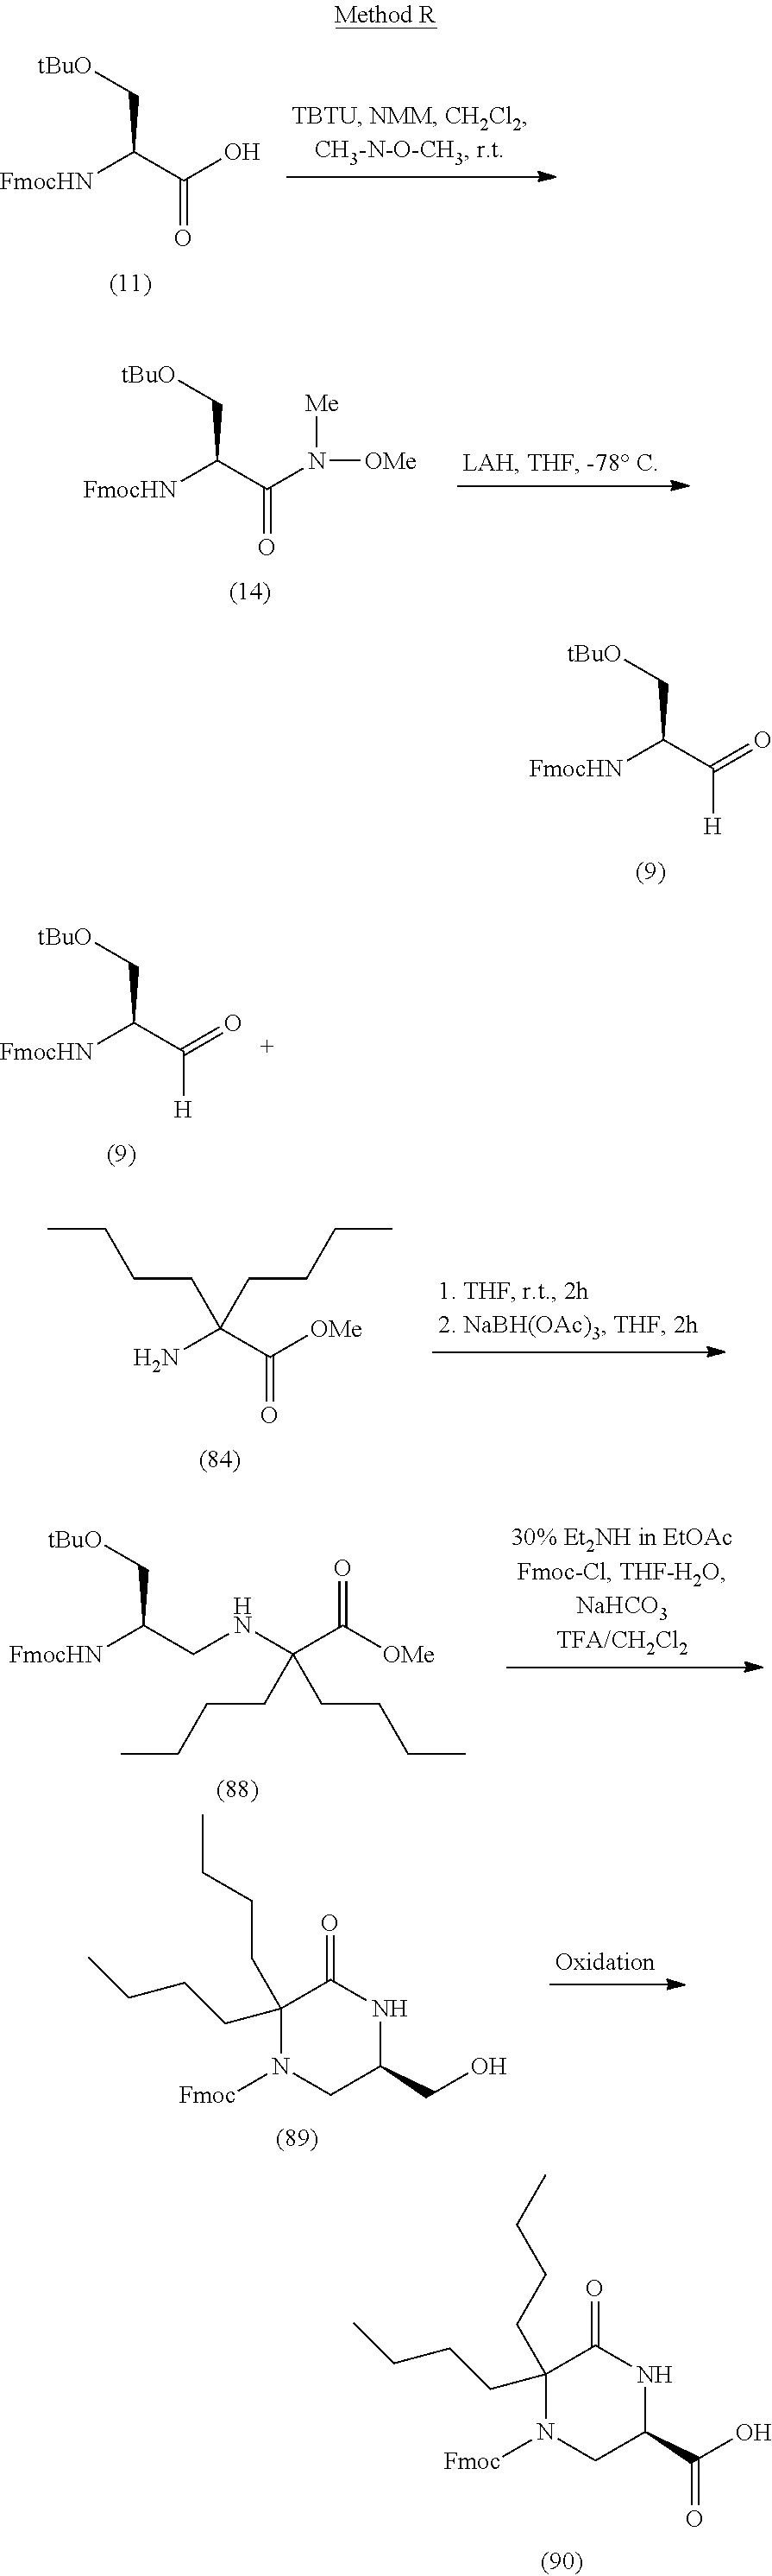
[FmocHN]C(C(O)=O)C[tBuO].[FmocHN]C(C(N([Me])[OMe])=O)C[tBuO].[FmocHN]C(C(=O)[H])C[tBuO].[FmocHN]C(C(=O)[H])C[tBuO].NC(C([OMe])=O)(CCCC)CCCC.[FmocHN]C(CNC(C([OMe])=O)(CCCC)CCCC)C[tBuO].C1(CCCC)(CCCC)N([Fmoc])CC(CO)NC1=O.C1(CCCC)(CCCC)N([Fmoc])CC(C(O)=O)NC1=O
